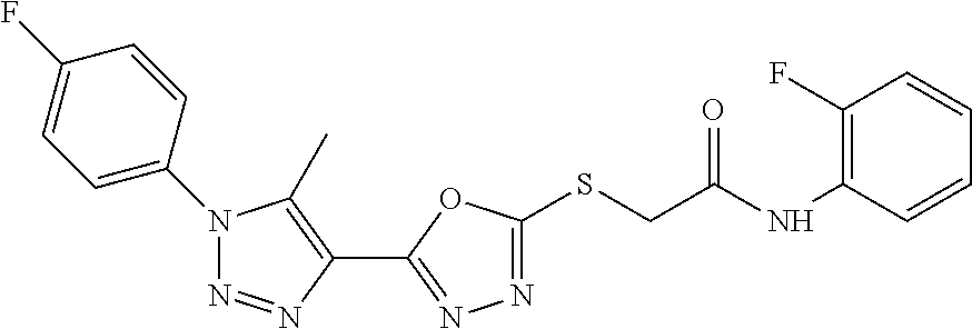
N1(C2=CC=C(F)C=C2)N=NC(C2=NN=C(SCC(NC3=C(F)C=CC=C3)=O)O2)=C1C
